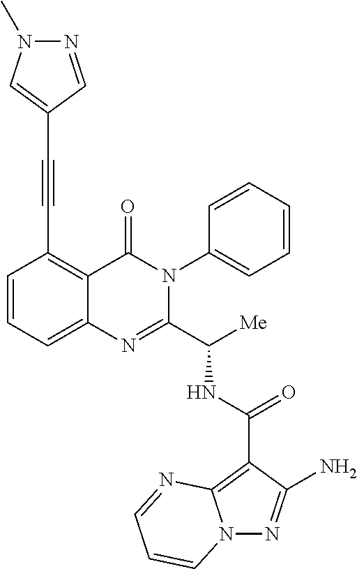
C1(C(NC(C2=NC3=CC=CC(C#CC4=CN(C)N=C4)=C3C(=O)N2C2=CC=CC=C2)[Me])=O)=C2N(N=C1N)C=CC=N2
